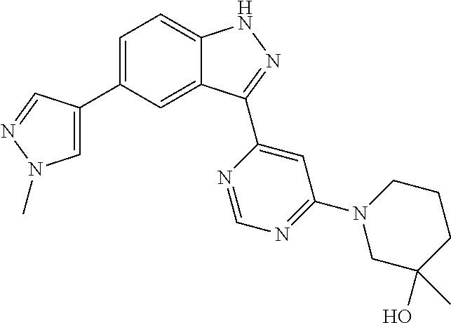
C1=C(C2=CN(C)N=C2)C=C2C(=C1)NN=C2C1=CC(N2CC(O)(C)CCC2)=NC=N1
